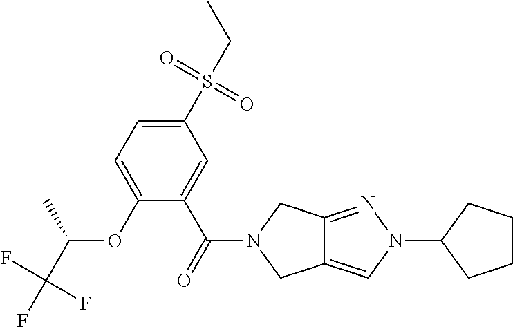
O(C1=CC=C(S(CC)(=O)=O)C=C1C(=O)N1CC2=CN(C3CCCC3)N=C2C1)C(C(F)(F)F)C
